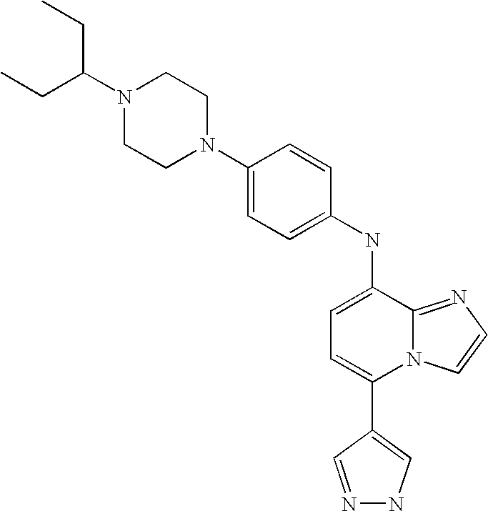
C1(NC2=CC=C(C3=CNN=C3)N3C2=NC=C3)=CC=C(N2CCN(C(CC)CC)CC2)C=C1
